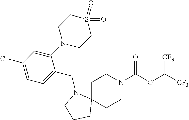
C1C2(CCN(C(OC([CF3])[CF3])=O)C1)N(CC1=CC=C(Cl)C=C1N1CCS(=O)(=O)CC1)CCC2
